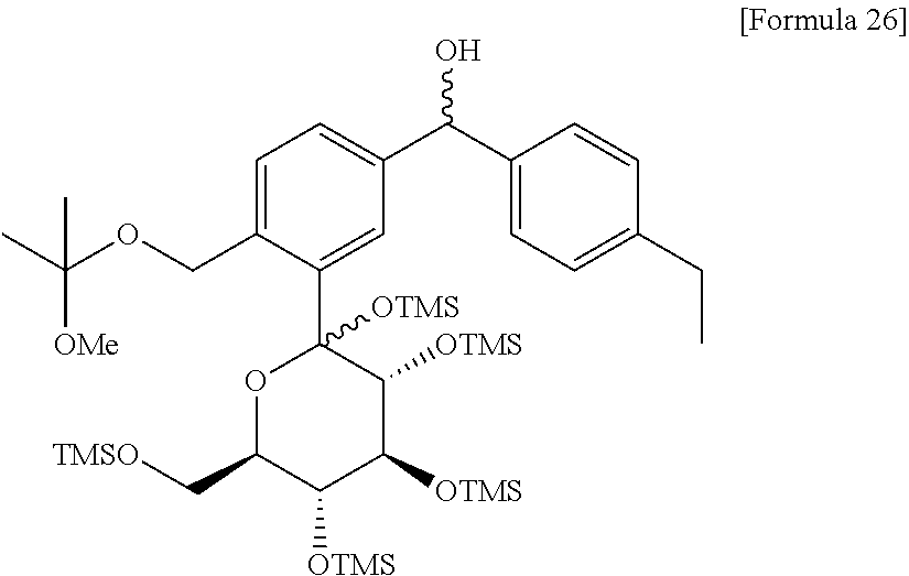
C1(C2([OTMS])OC(C[TMSO])C([OTMS])C([OTMS])C2[OTMS])=CC(C(C2=CC=C(CC)C=C2)O)=CC=C1COC(C)([OMe])C
